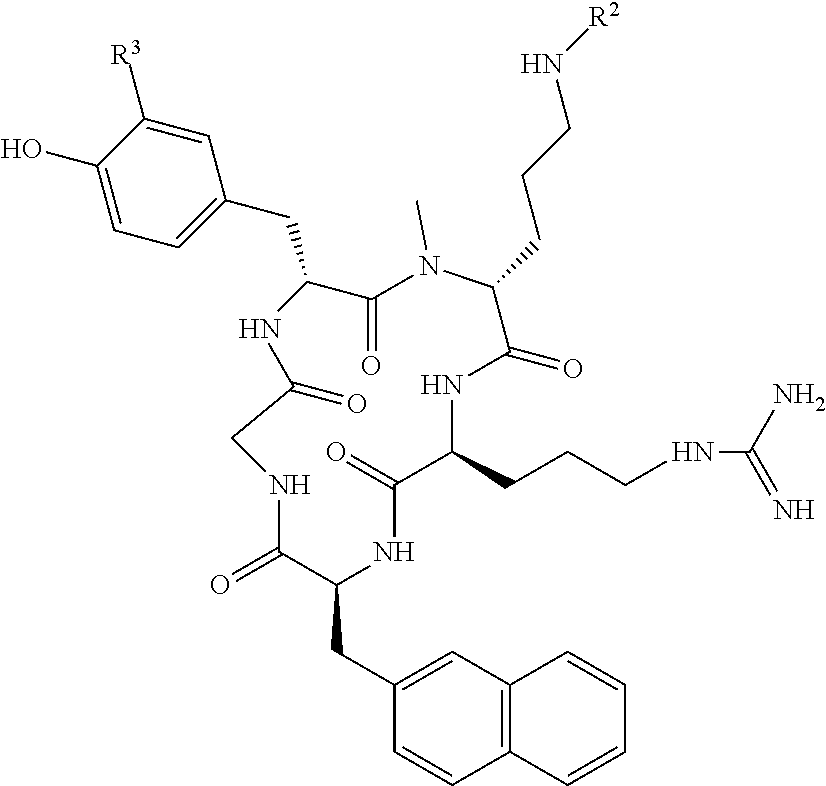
C1(CC2C(=O)NCC(=O)NC(CC3=CC=C(O)C([R3])=C3)C(=O)N(C)C(CCCN[R2])C(=O)NC(CCCNC(N)=N)C(=O)N2)=CC2=C(C=C1)C=CC=C2
